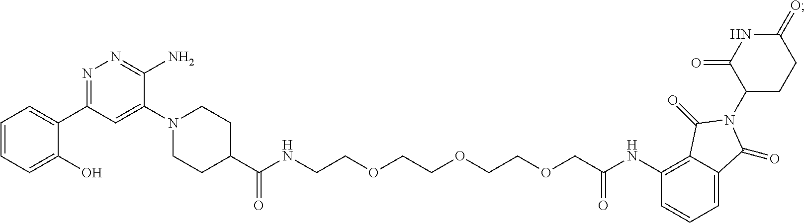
C1(C(=O)NCCOCCOCCOCC(NC2=C3C(=CC=C2)C(=O)N(C2CCC(=O)NC2=O)C3=O)=O)CCN(C2=CC(C3=CC=CC=C3O)=NN=C2N)CC1
